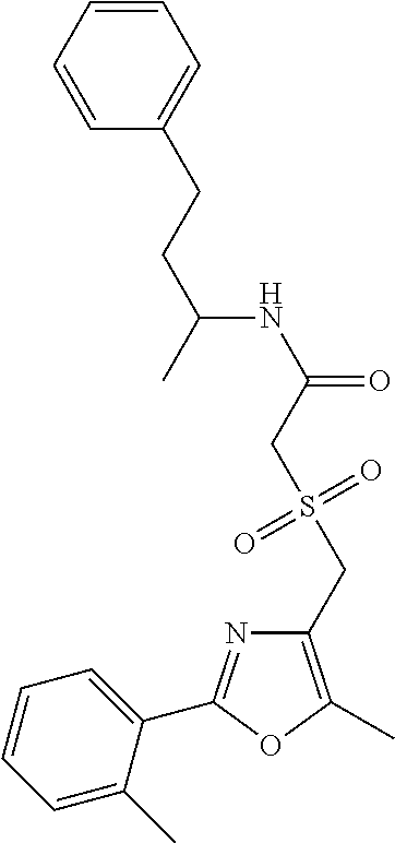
C1=CC=C(C)C(C2=NC(CS(CC(NC(CCC3=CC=CC=C3)C)=O)(=O)=O)=C(C)O2)=C1
